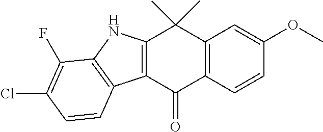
C12=C(C(=O)C3=C(C1(C)C)C=C(OC)C=C3)C1=C(N2)C(F)=C(Cl)C=C1
